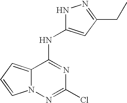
C12=CC=CN1N=C(Cl)N=C2NC1=CC(CC)=NN1
